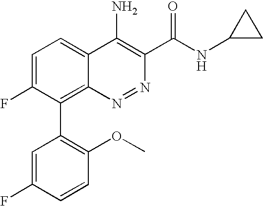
C1=C(F)C(C2=C(OC)C=CC(F)=C2)=C2C(=C1)C(N)=C(C(NC1CC1)=O)N=N2
